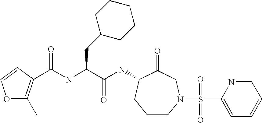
C1CN(S(C2=CC=CC=N2)(=O)=O)CC(=O)C(NC(C(CC2CCCCC2)NC(=O)C2=C(C)OC=C2)=O)C1
